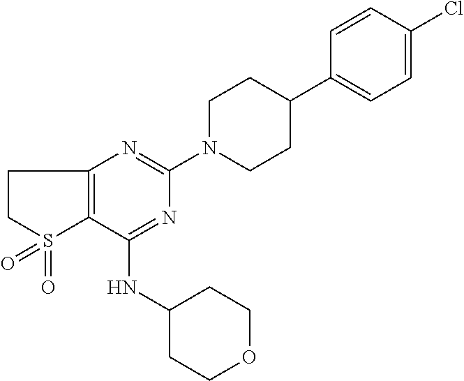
C12=C(C(NC3CCOCC3)=NC(N3CCC(C4=CC=C(Cl)C=C4)CC3)=N1)S(=O)(=O)CC2
